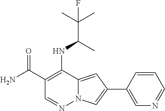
C1(C(N)=O)=C(NC(C(C)(C)F)C)C2=CC(C3=CN=CC=C3)=CN2N=C1
